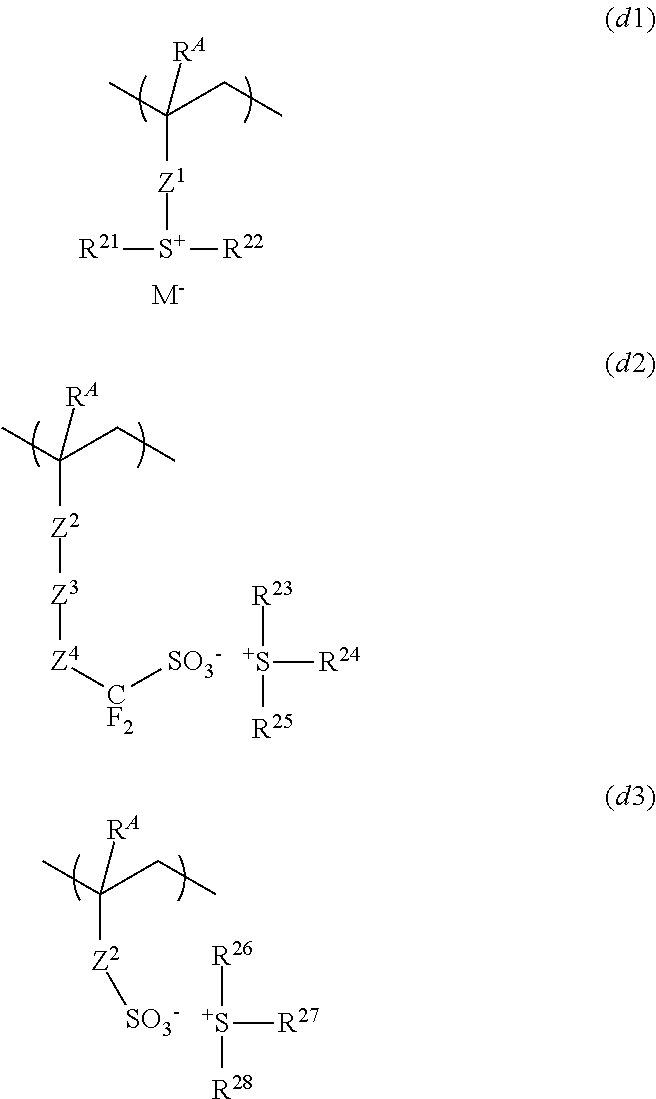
C([Z1][S+]([R21])[R22])(C)(CC)[RA].[M-].C([Z2][Z3][Z4][CF2][SO3-])(C)(CC)[RA].[R23][S+]([R24])[R25].C([Z2][SO3-])(C)(CC)[RA].[R26][S+]([R27])[R28]
